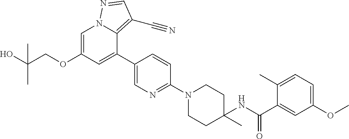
C1=C(OCC(O)(C)C)C=C(C2=CN=C(N3CCC(NC(C4=CC(OC)=CC=C4C)=O)(C)CC3)C=C2)C2=C(C#N)C=NN12
